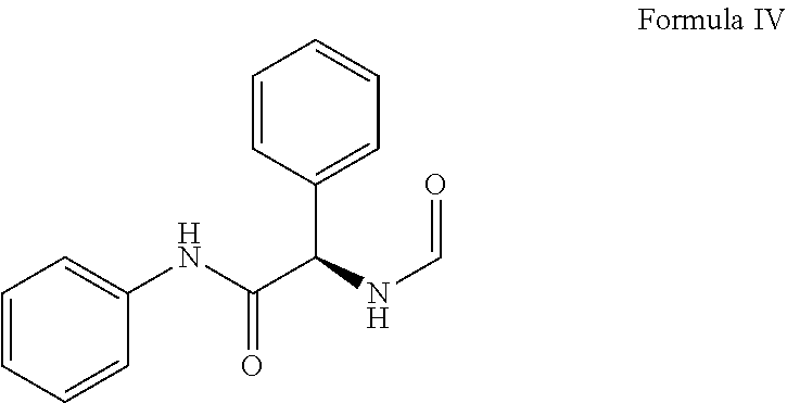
C1=CC(C(C(NC2=CC=CC=C2)=O)NC=O)=CC=C1
